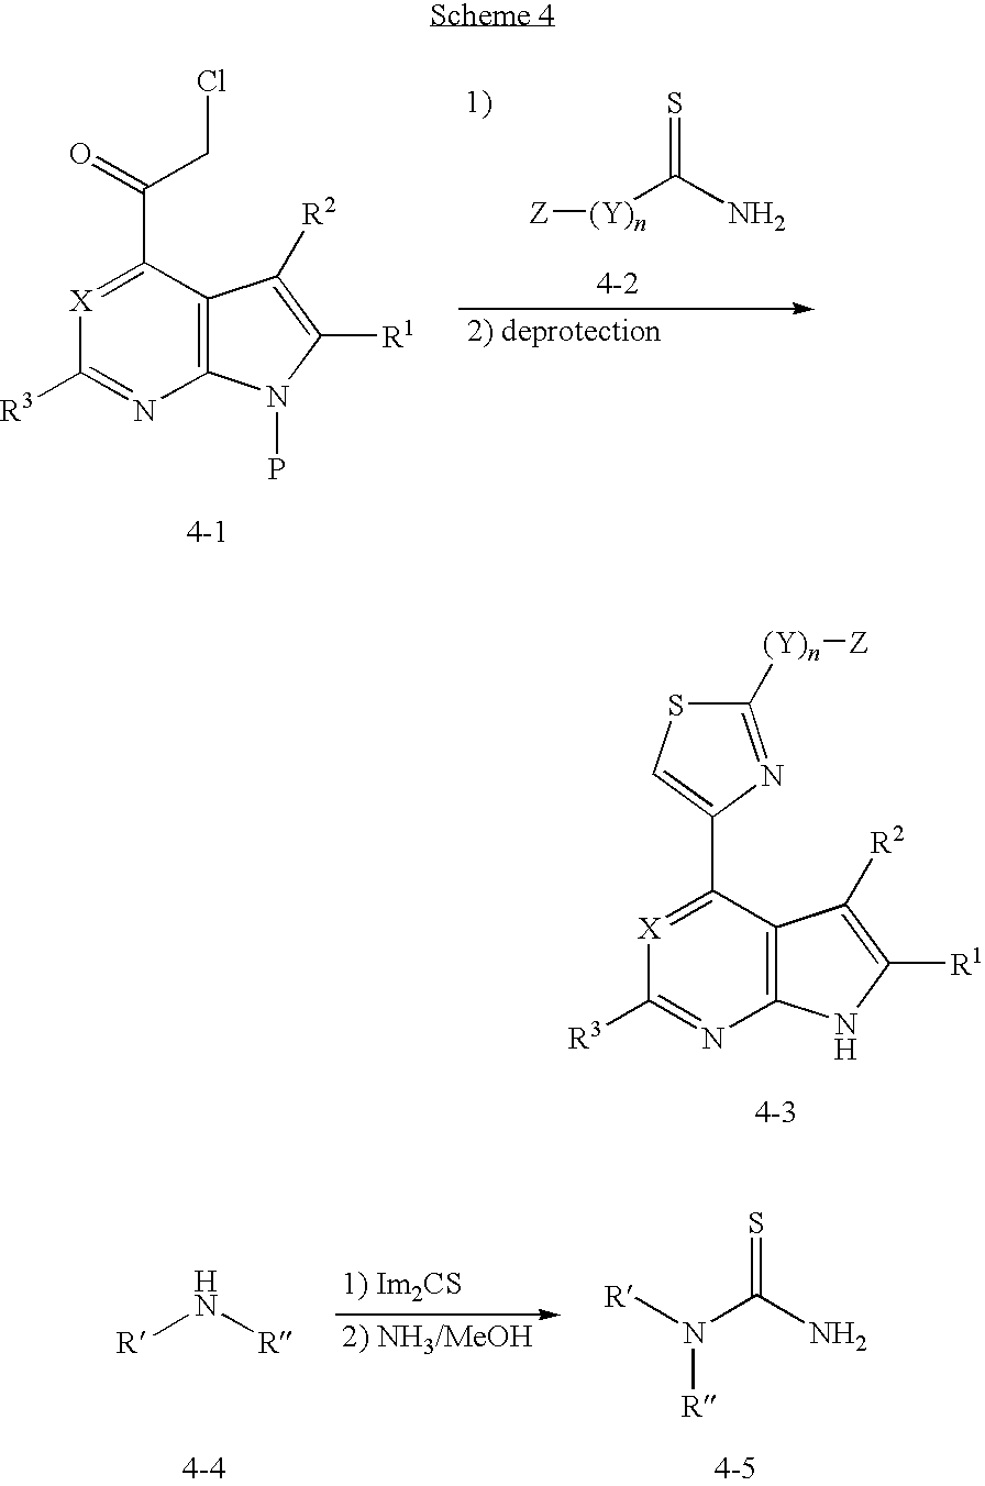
C12=C(C(C(=O)CCl)=[X]C([R3])=N1)C([R2])=C([R1])N2P.S=C(N)[(Y)n][Z].[X]1=C(C2=CSC([(Y)n][Z])=N2)C2=C(N=C1[R3])NC([R1])=C2[R2].[R]N[R].[R]N(C(N)=S)[R]
